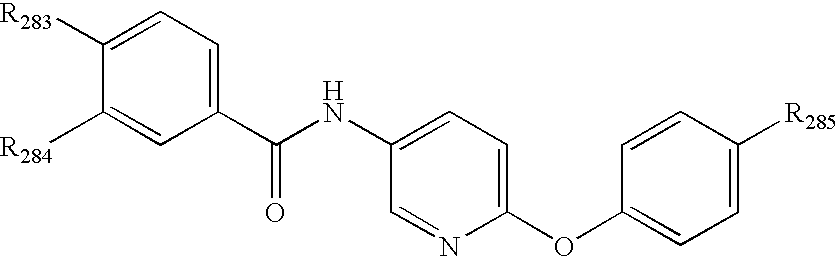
C1(C(NC2=CC=C(OC3=CC=C([R285])C=C3)N=C2)=O)=CC=C([R283])C([R284])=C1
